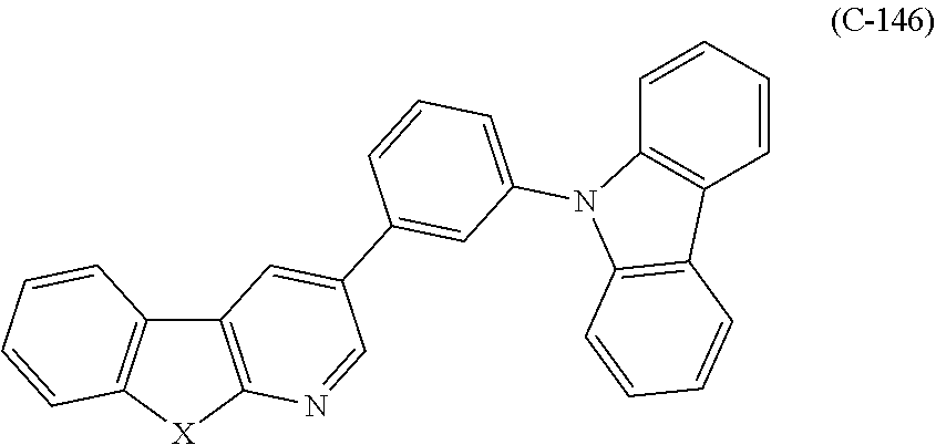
C12=C([X]C3=C1C=CC=C3)N=CC(C1=CC(N3C4=C(C5=C3C=CC=C5)C=CC=C4)=CC=C1)=C2
